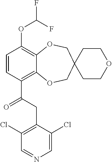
C1=CC(C(CC2=C(Cl)C=NC=C2Cl)=O)=C2C(=C1OC(F)F)OCC1(CO2)CCOCC1
